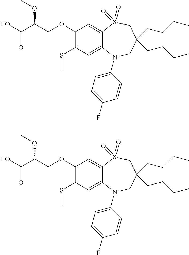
C1=C(F)C=CC(N2C3=CC(SC)=C(OCC(C(O)=O)OC)C=C3S(=O)(=O)CC(CCCC)(CCCC)C2)=C1.C1=C(F)C=CC(N2C3=CC(SC)=C(OCC(C(O)=O)OC)C=C3S(=O)(=O)CC(CCCC)(CCCC)C2)=C1
